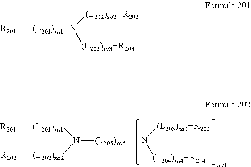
N([(L203)xa3][R203])([(L204)xa4][R204])[(L205)xa5]N([(L202)xa2][R202])[(L201)xa1][R201].[R201][(L201)xa1]N([(L202)xa2][R202])[(L203)xa3][R203]
